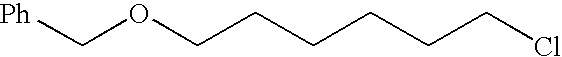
[Ph]COCCCCCCCl
